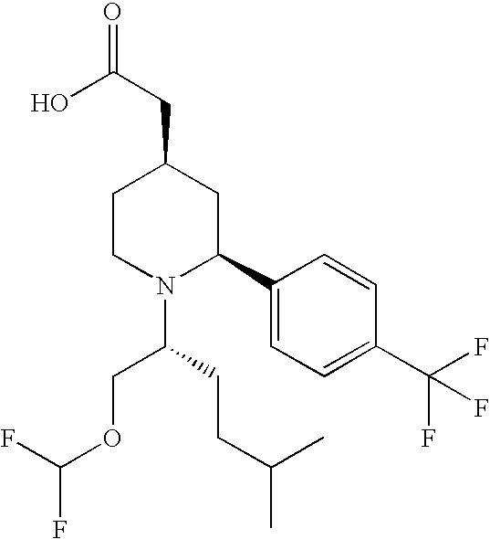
C1(C2CC(CC(=O)O)CCN2C(COC(F)F)CCC(C)C)=CC=C(C(F)(F)F)C=C1
